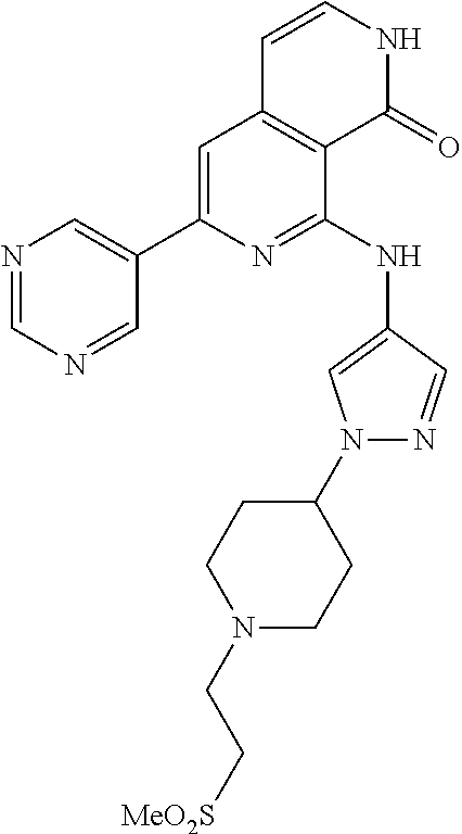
C1(C2=CC3=C(C(NC4=CN(C5CCN(CC[MeO2S])CC5)N=C4)=N2)C(=O)NC=C3)=CN=CN=C1
